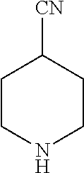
C1CNCCC1[CN]
